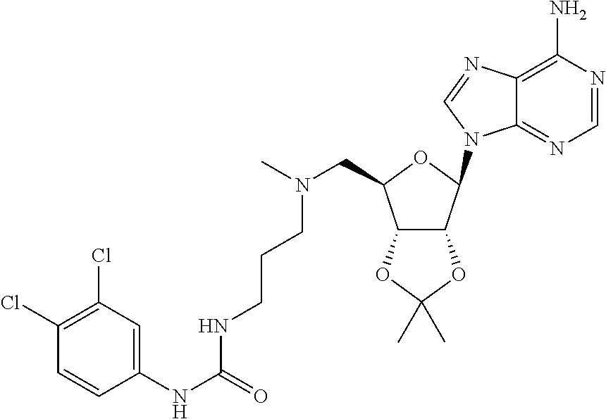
C1(Cl)=C(Cl)C=C(NC(=O)NCCCN(CC2C3C(C(N4C5=NC=NC(N)=C5N=C4)O2)OC(C)(C)O3)C)C=C1
